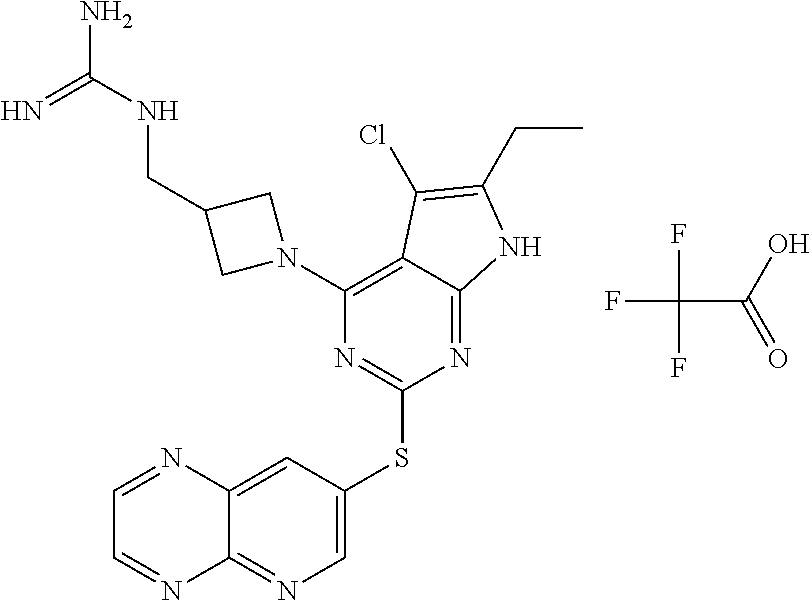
C1=C(SC2=NC(N3CC(CNC(=N)N)C3)=C3C(=N2)NC(CC)=C3Cl)C=C2C(=N1)N=CC=N2.FC(C(=O)O)(F)F
